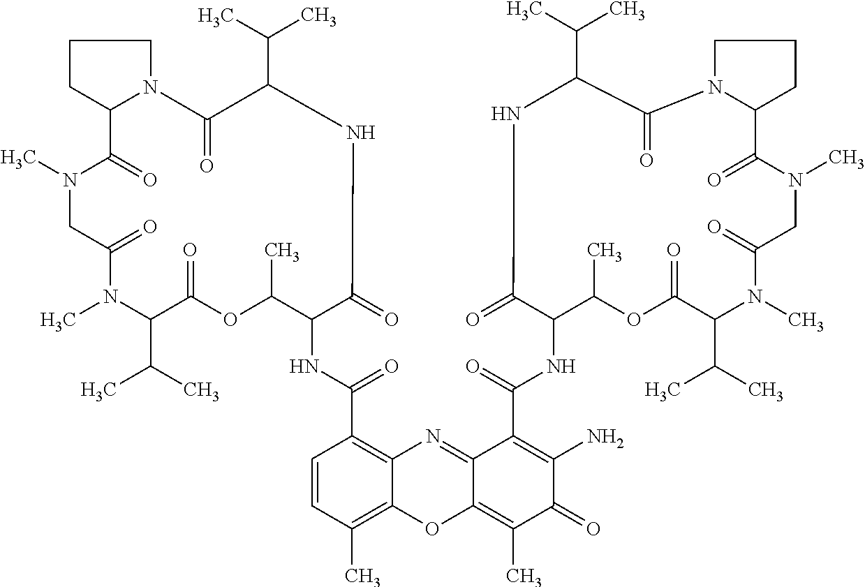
C1=CC(C)=C2C(=C1C(NC1C(C)OC(=O)C(C(C)C)N(C)C(=O)CN(C)C(=O)C3CCCN3C(=O)C(C(C)C)NC1=O)=O)N=C1C(=C(C)C(=O)C(N)=C1C(=O)NC1C(C)OC(=O)C(C(C)C)N(C)C(=O)CN(C)C(=O)C3N(CCC3)C(=O)C(C(C)C)NC1=O)O2
